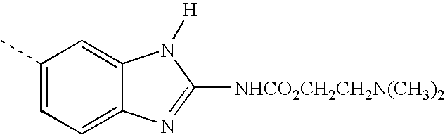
C1(C)=CC=C2C(=C1)N([H])C([NHCO2CH2CH2N(CH3)2])=N2
